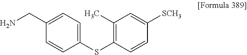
C1(SC2=C(C)C=C([SCH3])C=C2)=CC=C(CN)C=C1
